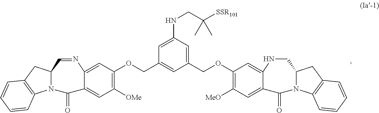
C1(OCC2=CC(NCC([SSR101])(C)C)=CC(COC3=C([OMe])C=C4C(=C3)N=CC3N(C4=O)C4=C(C3)C=CC=C4)=C2)=C([MeO])C=C2C(=C1)NCC1N(C2=O)C2=C(C1)C=CC=C2
